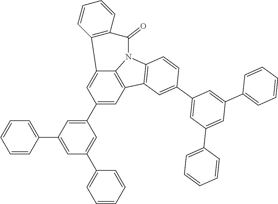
C12=CC(C3=CC(C4=CC=CC=C4)=CC(C4=CC=CC=C4)=C3)=CC3=C1N(C1=C3C=C(C3=CC(C4=CC=CC=C4)=CC(C4=CC=CC=C4)=C3)C=C1)C(=O)C1=C2C=CC=C1
